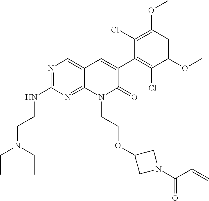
C1(NCCN(CC)CC)=NC=C2C(=N1)N(CCOC1CN(C(C=C)=O)C1)C(=O)C(C1=C(Cl)C(OC)=CC(OC)=C1Cl)=C2
